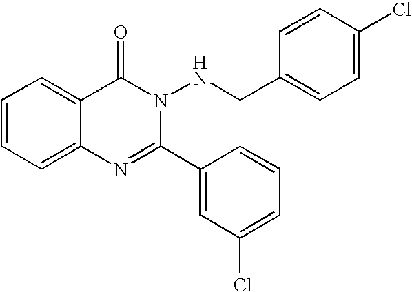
C1=CC=C2C(=C1)C(=O)N(NCC1=CC=C(Cl)C=C1)C(C1=CC(Cl)=CC=C1)=N2
